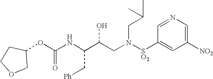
C(NC(C(CN([SO2]C1=CC([NO2])=CN=C1)CC(C)C)O)C[Ph])(=O)OC1COCC1
